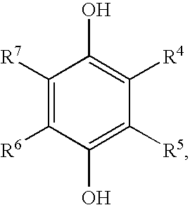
C1([R7])=C([R6])C(O)=C([R5])C([R4])=C1O
